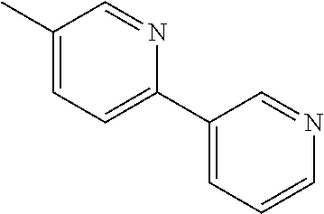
C1(C)=CC=C(C2=CC=CN=C2)N=C1
